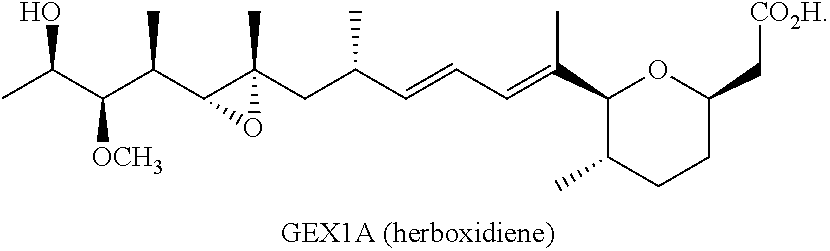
CC(C(C(C1C(CC(C=CC=C(C2OC(C[CO2H])CCC2C)C)C)(C)O1)C)[OCH3])O
